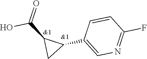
OC(C1C(C2=CN=C(F)C=C2)C1)=O
